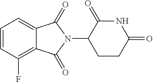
C1=CC(F)=C2C(=C1)C(=O)N(C1CCC(=O)NC1=O)C2=O
